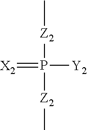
[X2]=P([Y2])([Z2]C)[Z2]C
